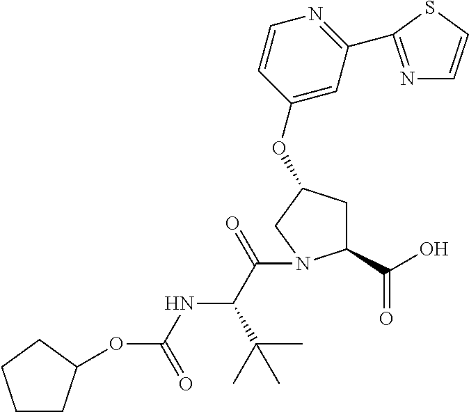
C1CC(OC(NC(C(C)(C)C)C(=O)N2C(C(=O)O)CC(OC3=CC(C4=NC=CS4)=NC=C3)C2)=O)CC1
